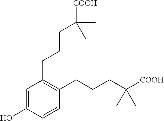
C1=C(O)C=CC(CCCC([COOH])(C)C)=C1CCCC(C)(C)[COOH]
